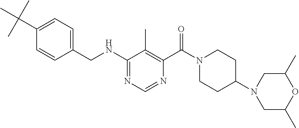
C1(NCC2=CC=C(C(C)(C)C)C=C2)=NC=NC(C(N2CCC(N3CC(C)OC(C)C3)CC2)=O)=C1C
